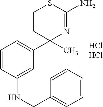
C1CC(C2=CC=CC(NCC3=CC=CC=C3)=C2)(C)N=C(N)S1
